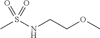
N(S(=O)(C)=O)CCOC
